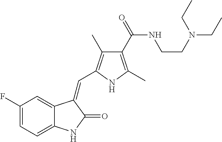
C1(F)=CC=C2C(=C1)C(=CC1=C(C)C(C(=O)NCCN(CC)CC)=C(C)N1)C(=O)N2
